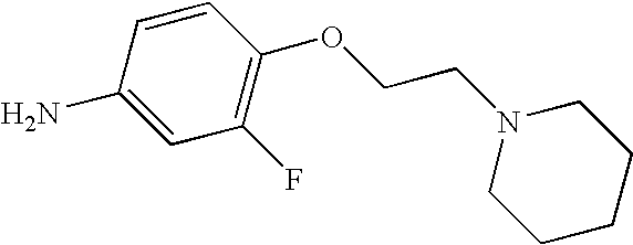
NC1=CC(F)=C(OCCN2CCCCC2)C=C1
